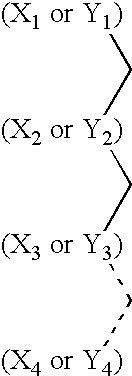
[(X1 or Y1)]C[(X2 or Y2)]C[(X3 or Y3)]C[(X4 or Y4)]
